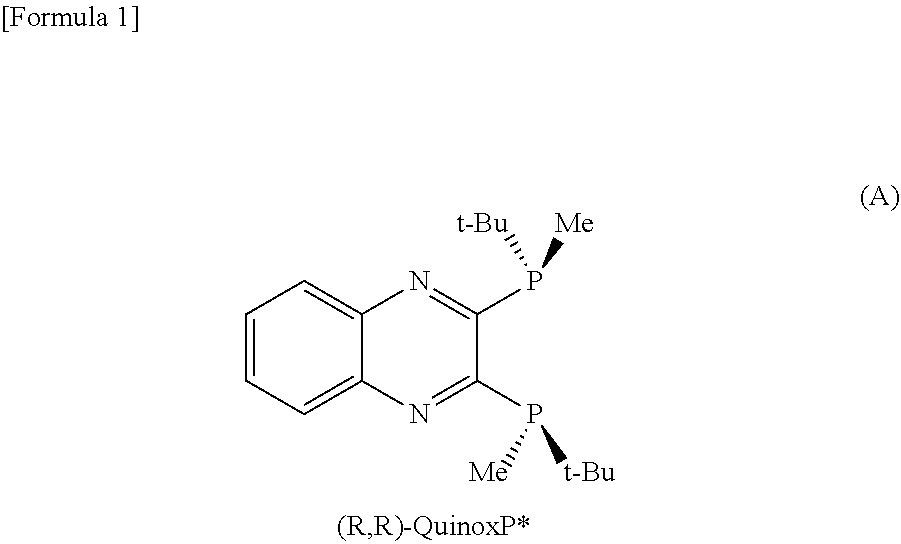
[t-Bu]P([Me])C1=NC2=CC=CC=C2N=C1P([Me])[t-Bu]
